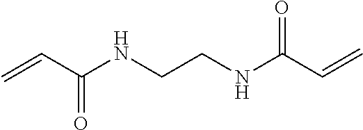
C=CC(NCCNC(C=C)=O)=O
